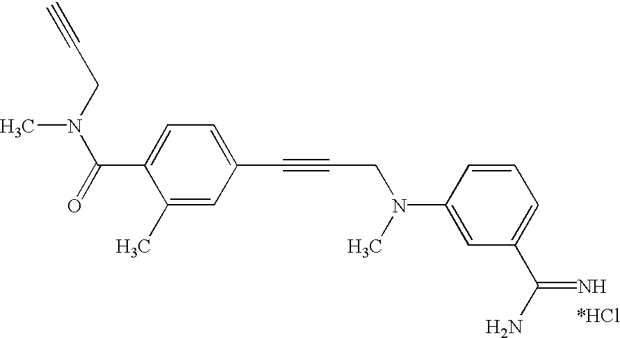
C#CCN(C)C(=O)C1=CC=C(C#CCN(C)C2=CC(C(N)=N)=CC=C2)C=C1C
